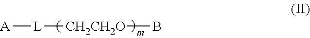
[A][L][CH2CH2O]B
